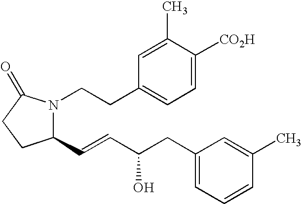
C1(C=CC(O)CC2=CC=CC(C)=C2)N(CCC2=CC=C([CO2H])C(C)=C2)C(=O)CC1
